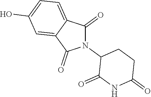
N1(C2C(=O)NC(=O)CC2)C(=O)C2=CC=C(O)C=C2C1=O
